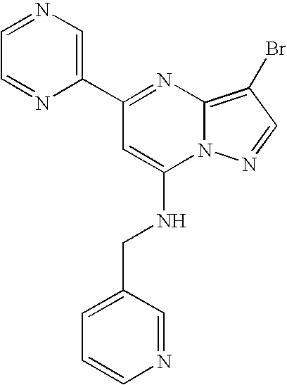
C1(C2=NC3=C(Br)C=NN3C(NCC3=CC=CN=C3)=C2)=CN=CC=N1
